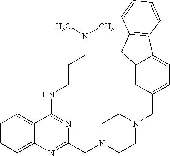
C1=CC=C2C(=C1)C(NCCCN(C)C)=NC(CN1CCN(CC3=CC=C4C(=C3)CC3=C4C=CC=C3)CC1)=N2
